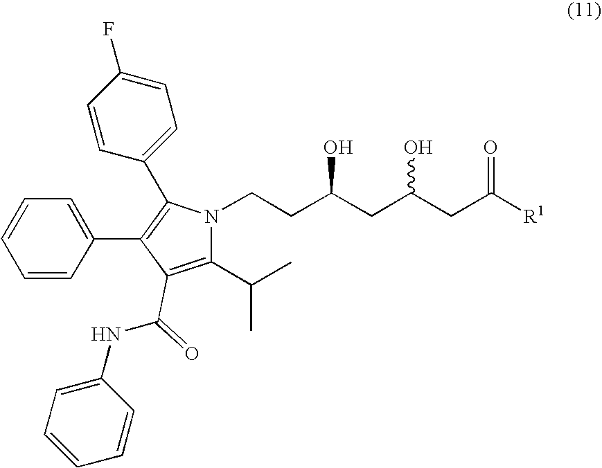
C1(C(C)C)=C(C(=O)NC2=CC=CC=C2)C(C2=CC=CC=C2)=C(C2=CC=C(F)C=C2)N1CCC(CC(CC([R1])=O)O)O
